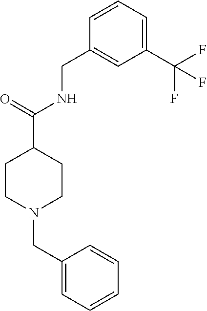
C1(C(F)(F)F)=CC=CC(CNC(C2CCN(CC3=CC=CC=C3)CC2)=O)=C1
